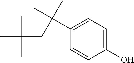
CC(CC(C1=CC=C(O)C=C1)(C)C)(C)C
